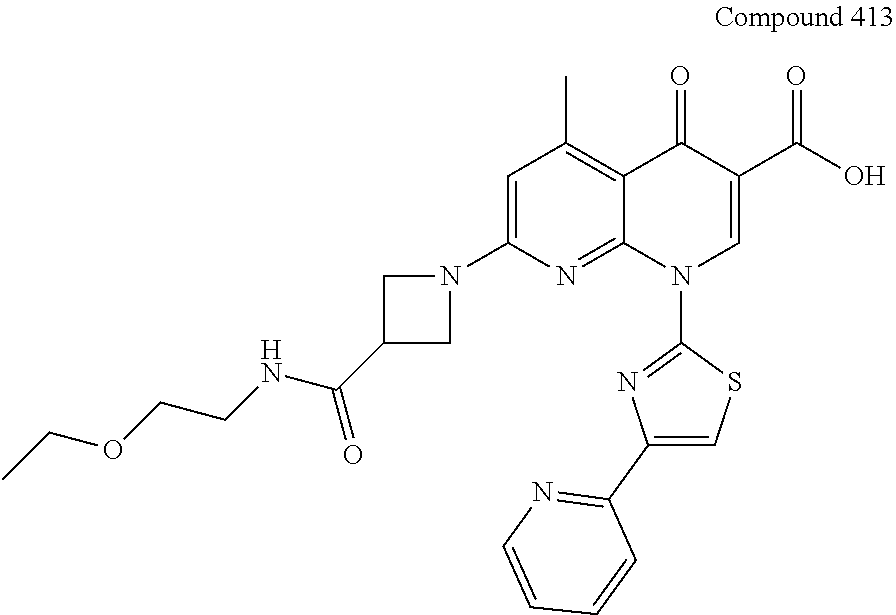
C1=C(N2CC(C(NCCOCC)=O)C2)N=C2C(=C1C)C(=O)C(C(=O)O)=CN2C1=NC(C2=NC=CC=C2)=CS1
